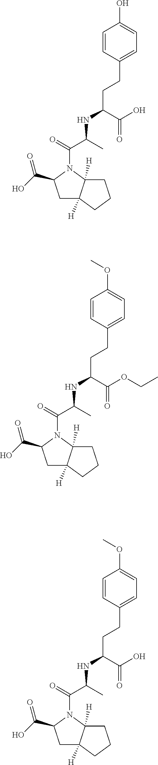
C(CC(C(OCC)=O)NC(C(=O)N1C2([H])C([H])(CC1C(O)=O)CCC2)C)C1=CC=C(OC)C=C1.C(CC(C(O)=O)NC(C(=O)N1C2([H])C([H])(CC1C(O)=O)CCC2)C)C1=CC=C(O)C=C1.C(CC(C(O)=O)NC(C(=O)N1C2([H])C([H])(CC1C(O)=O)CCC2)C)C1=CC=C(OC)C=C1
